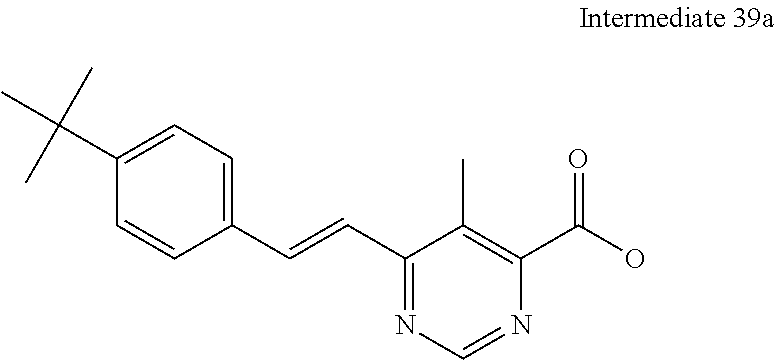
C1(C(C)(C)C)=CC=C(C=CC2=NC=NC(C(O)=O)=C2C)C=C1
